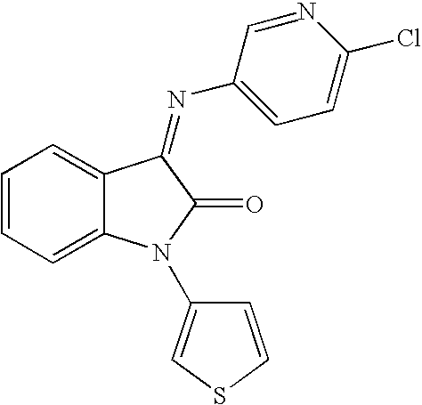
C1=CC=C2C(=C1)C(=NC1=CC=C(Cl)N=C1)C(=O)N2C1=CSC=C1
